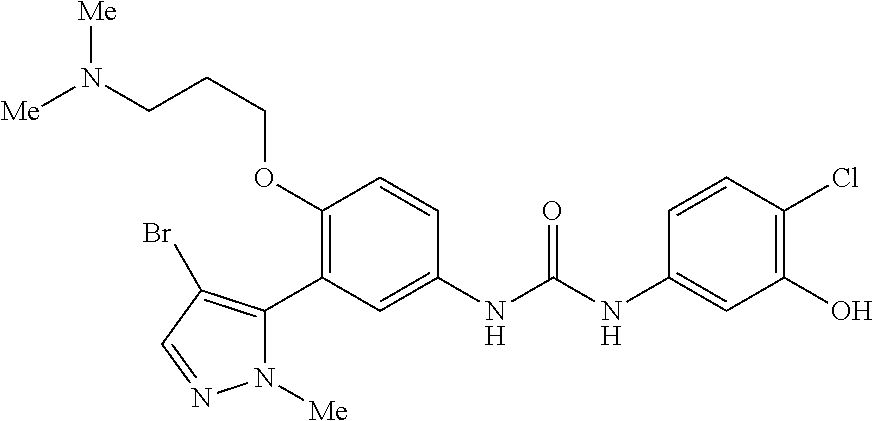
C1(OCCCN([Me])[Me])=C(C2=C(Br)C=NN2[Me])C=C(NC(NC2=CC(O)=C(Cl)C=C2)=O)C=C1
